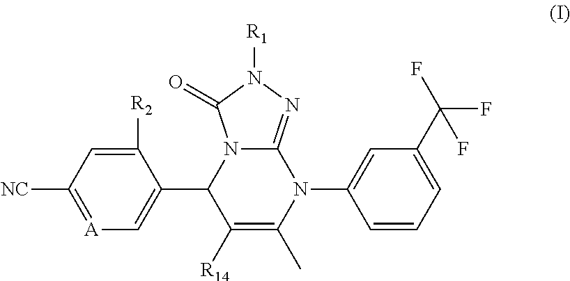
[A]1=C([NC])C=C([R2])C(C2C([R14])=C(C)N(C3=CC(C(F)(F)F)=CC=C3)C3=NN([R1])C(=O)N23)=C1
